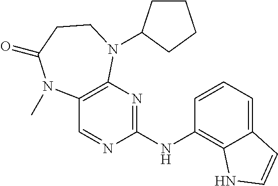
N(C1=NC2=C(C=N1)N(C)C(=O)CCN2C1CCCC1)C1=C2C(=CC=C1)C=CN2
